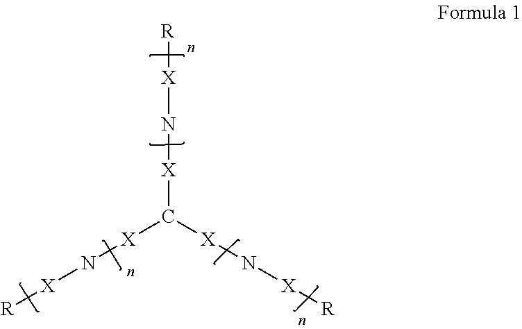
[R][X]N[X]C([X]N[X][R])[X]N[X][R]
